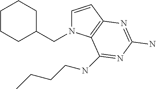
C1=CC2=C(N1CC1CCCCC1)C(NCCCC)=NC(N)=N2
